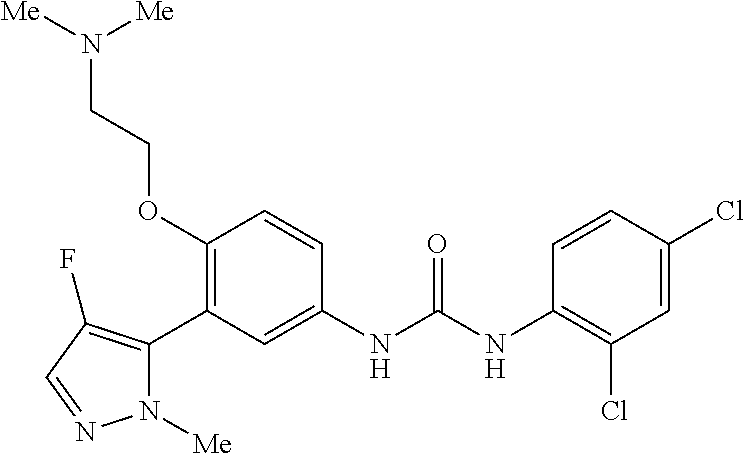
C1(OCCN([Me])[Me])=C(C2=C(F)C=NN2[Me])C=C(NC(=O)NC2=C(Cl)C=C(Cl)C=C2)C=C1
